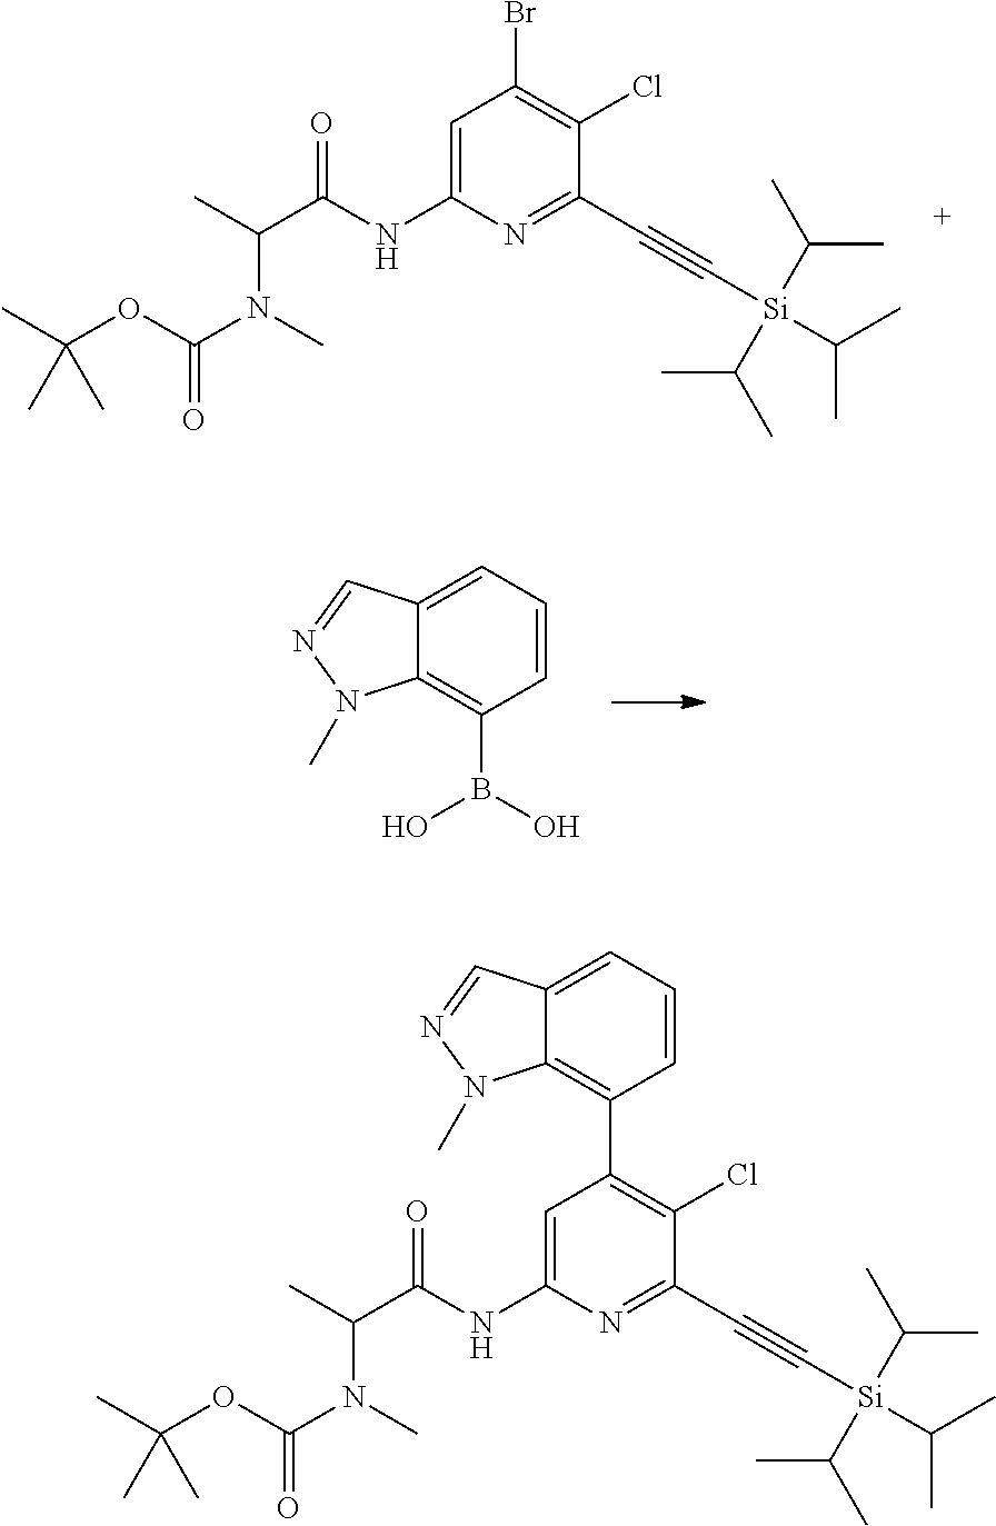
C1=C(NC(C(C)N(C)C(OC(C)(C)C)=O)=O)N=C(C#C[Si](C(C)C)(C(C)C)C(C)C)C(Cl)=C1Br.C12=CC=CC(B(O)O)=C1N(C)N=C2.C1=C(NC(C(C)N(C)C(OC(C)(C)C)=O)=O)N=C(C#C[Si](C(C)C)(C(C)C)C(C)C)C(Cl)=C1C1=C2C(=CC=C1)C=NN2C
